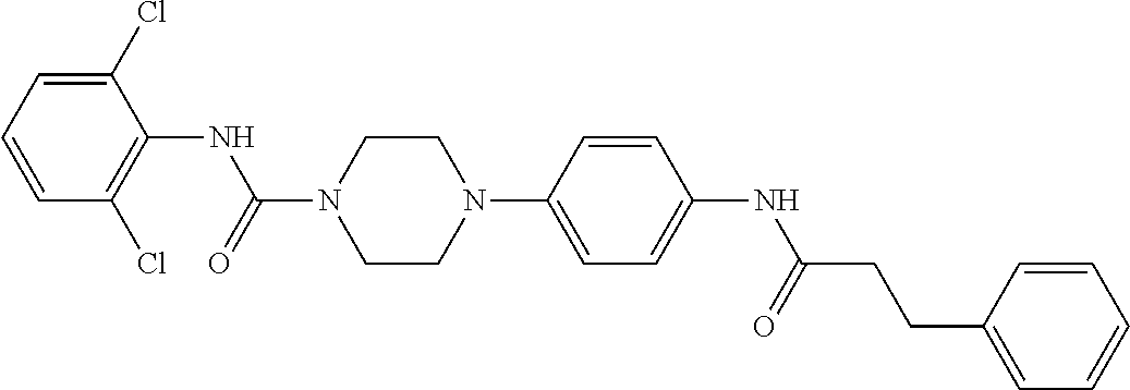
C1(Cl)=CC=CC(Cl)=C1NC(N1CCN(C2=CC=C(NC(CCC3=CC=CC=C3)=O)C=C2)CC1)=O
